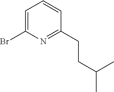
C1=C(Br)N=C(CCC(C)C)C=C1
